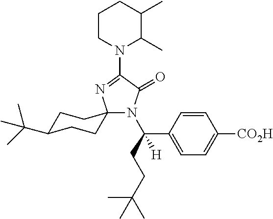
C1CN(C2=NC3(N(C(CCC(C)(C)C)(C4=CC=C([CO2H])C=C4)[H])C2=O)CCC(C(C)(C)C)CC3)C(C)C(C)C1
